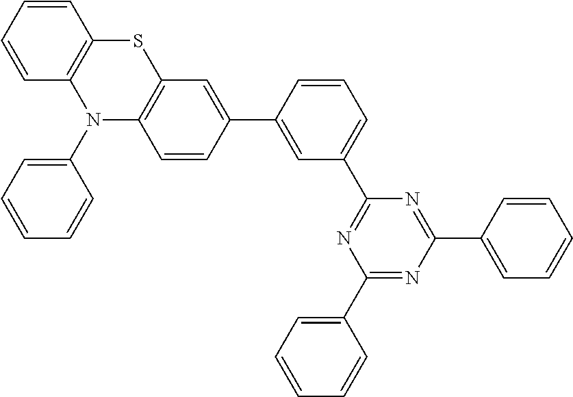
C1(C2=CC(C3=NC(C4=CC=CC=C4)=NC(C4=CC=CC=C4)=N3)=CC=C2)=CC2=C(C=C1)N(C1=CC=CC=C1)C1=C(S2)C=CC=C1
